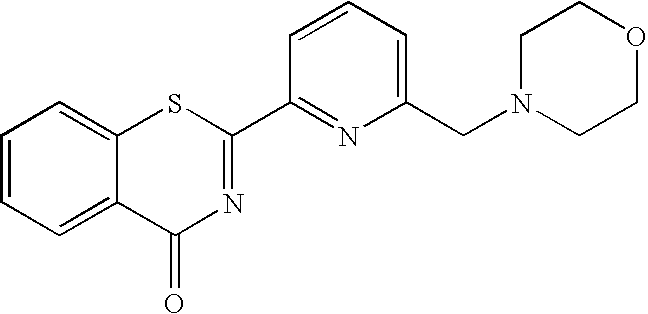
C1=CC=C2C(=C1)SC(C1=NC(CN3CCOCC3)=CC=C1)=NC2=O
